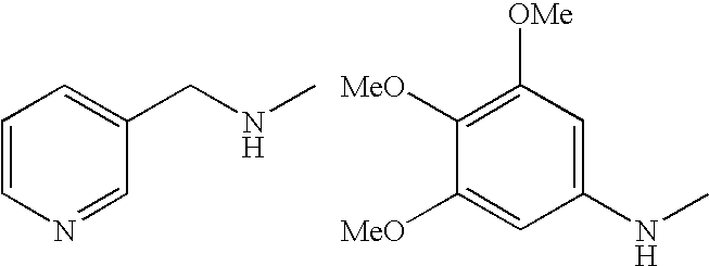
C1=CN=CC(CNC)=C1.C1([MeO])=C([OMe])C=C(NC)C=C1[MeO]
